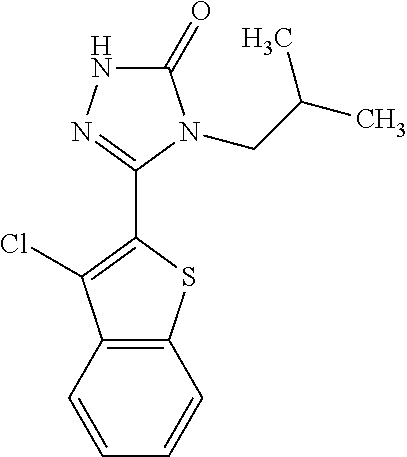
C1(C2=NNC(=O)N2CC(C)C)=C(Cl)C2=C(S1)C=CC=C2
